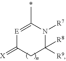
[E]1=C(C)N([R7])C([R9])([R8])CC1=[X]
